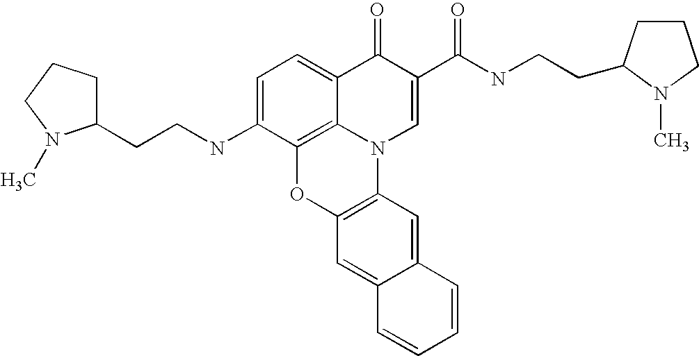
C1=C(NCCC2CCCN2C)C2=C3C(=C1)C(=O)C(C(NCCC1CCCN1C)=O)=CN3C1=C(O2)C=C2C(=C1)C=CC=C2
